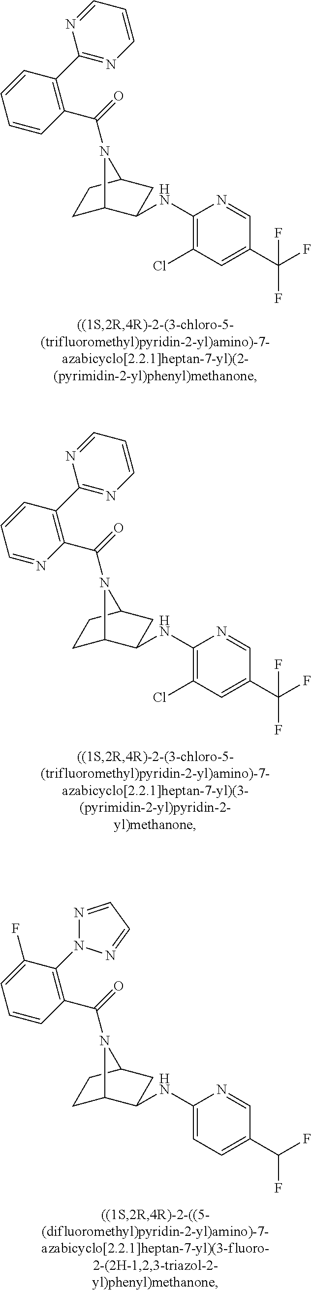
C1C2C(NC3=C(Cl)C=C(C(F)(F)F)C=N3)CC(C1)N2C(=O)C1=C(C2=NC=CC=N2)C=CC=C1.C1C2C(NC3=C(Cl)C=C(C(F)(F)F)C=N3)CC(C1)N2C(=O)C1=C(C2=NC=CC=N2)C=CC=N1.C1C2C(NC3=CC=C(C(F)F)C=N3)CC(C1)N2C(=O)C1=C(N2N=CC=N2)C(F)=CC=C1
